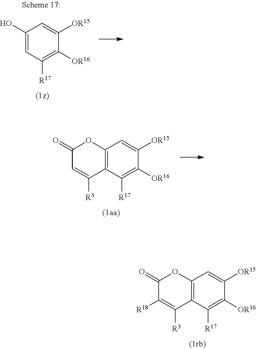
C1(=O)C([R18])=C([R3])C2=C(O1)C=C([OR15])C([OR16])=C2[R17].C1(O)=CC([R17])=C([OR16])C([OR15])=C1.C1(=O)C=C([R3])C2=C(O1)C=C([OR15])C([OR16])=C2[R17]
